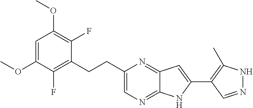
C1=C(OC)C(F)=C(CCC2=CN=C3C(=N2)C=C(C2=C(C)NN=C2)N3)C(F)=C1OC
